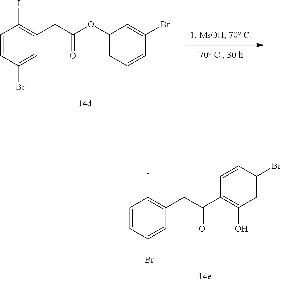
C1=CC(Br)=CC(CC(C2=C(O)C=C(Br)C=C2)=O)=C1I.C1=CC(Br)=CC(CC(OC2=CC=CC(Br)=C2)=O)=C1I
